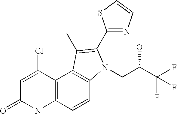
N1=C(C2=C(C)C3=C(C=CC4=C3C(Cl)=CC(=O)N4)N2CC(C(F)(F)F)O)SC=C1
